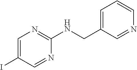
C1(I)=CN=C(NCC2=CC=CN=C2)N=C1
